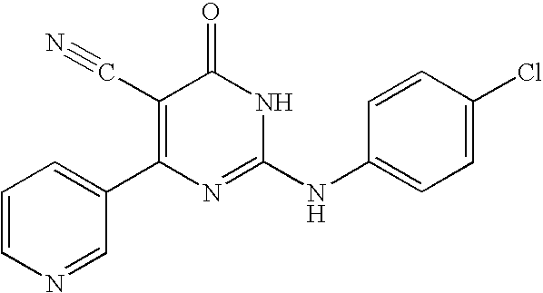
N1=CC(C2=C(C#N)C(=O)NC(NC3=CC=C(Cl)C=C3)=N2)=CC=C1
